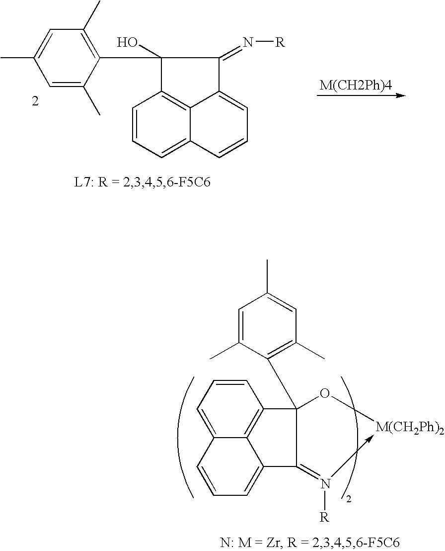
C1(C)=C(C2(O[M(CH2Ph)2])C3=C4C(=CC=C3)C=CC=C4C2=N(->C)[R])C(C)=CC(C)=C1.C1=CC=C2C3=C1C(O)(C1=C(C)C=C(C)C=C1C)C(=N[R])C3=CC=C2
